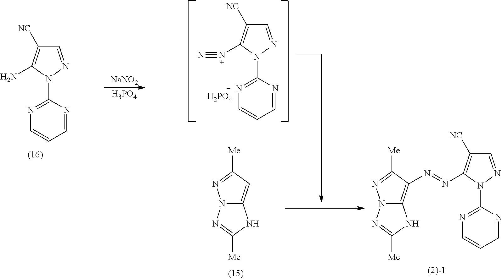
N12C(=C(N=NC3=C([NC])C=NN3C3=NC=CC=N3)C([Me])=N1)NC([Me])=N2.N12C(=CC([Me])=N1)NC([Me])=N2.C1=NN(C2=NC=CC=N2)C(N)=C1[NC].[NaNO2].[H3PO4].C1=NN(C2=NC=CC=N2)C([N+]#N)=C1[NC].[H2PO4]
